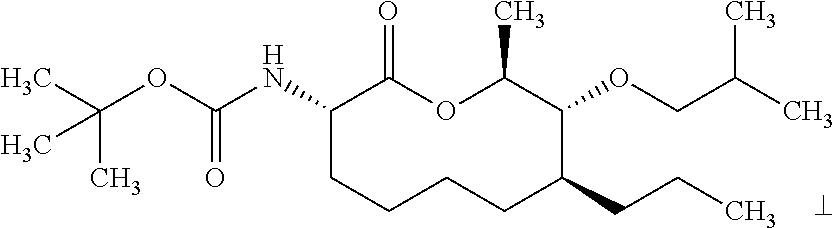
C1(NC(OC(C)(C)C)=O)CCCCC(CCC)C(OCC(C)C)C(C)OC1=O
